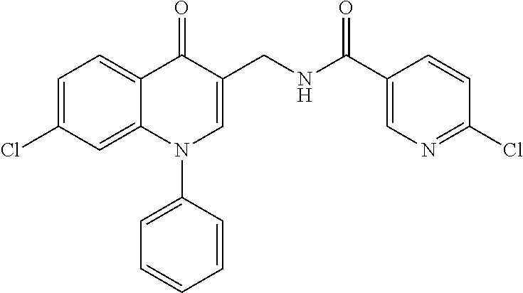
C12=CC(Cl)=CC=C1C(=O)C(CNC(C1=CN=C(Cl)C=C1)=O)=CN2C1=CC=CC=C1
